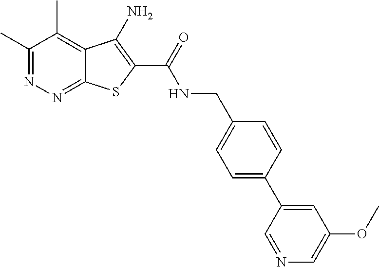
C1(C)=NN=C2C(=C1C)C(N)=C(C(=O)NCC1=CC=C(C3=CC(OC)=CN=C3)C=C1)S2
